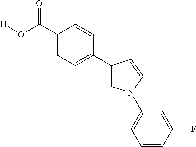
C1(C(O[H])=O)=CC=C(C2=CN(C3=CC=CC(F)=C3)C=C2)C=C1
